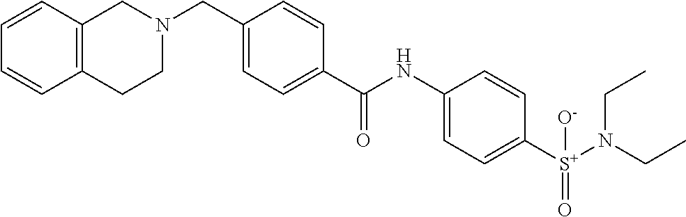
C1=CC2=C(C=C1)CCN(CC1=CC=C(C(NC3=CC=C([S+](N(CC)CC)(=O)[O-])C=C3)=O)C=C1)C2
